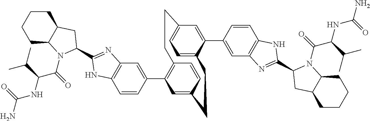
C1=CC(C2=C3C=CC(=C2)CCC2=CC=C(C=C2C2=CC4=C(C=C2)NC(C2N(C(C(NC(N)=O)C(C)C)=O)C5CCCCC5C2)=N4)CC3)=CC2=C1NC(C1N(C(C(NC(N)=O)C(C)C)=O)C3CCCCC3C1)=N2
